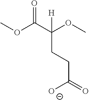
COC(C(OC)([H])CCC(=O)[O-])=O
